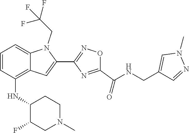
C1(C2=CC3=C(NC4C(F)CN(C)CC4)C=CC=C3N2CC(F)(F)F)=NOC(C(=O)NCC2=CN(C)N=C2)=N1
